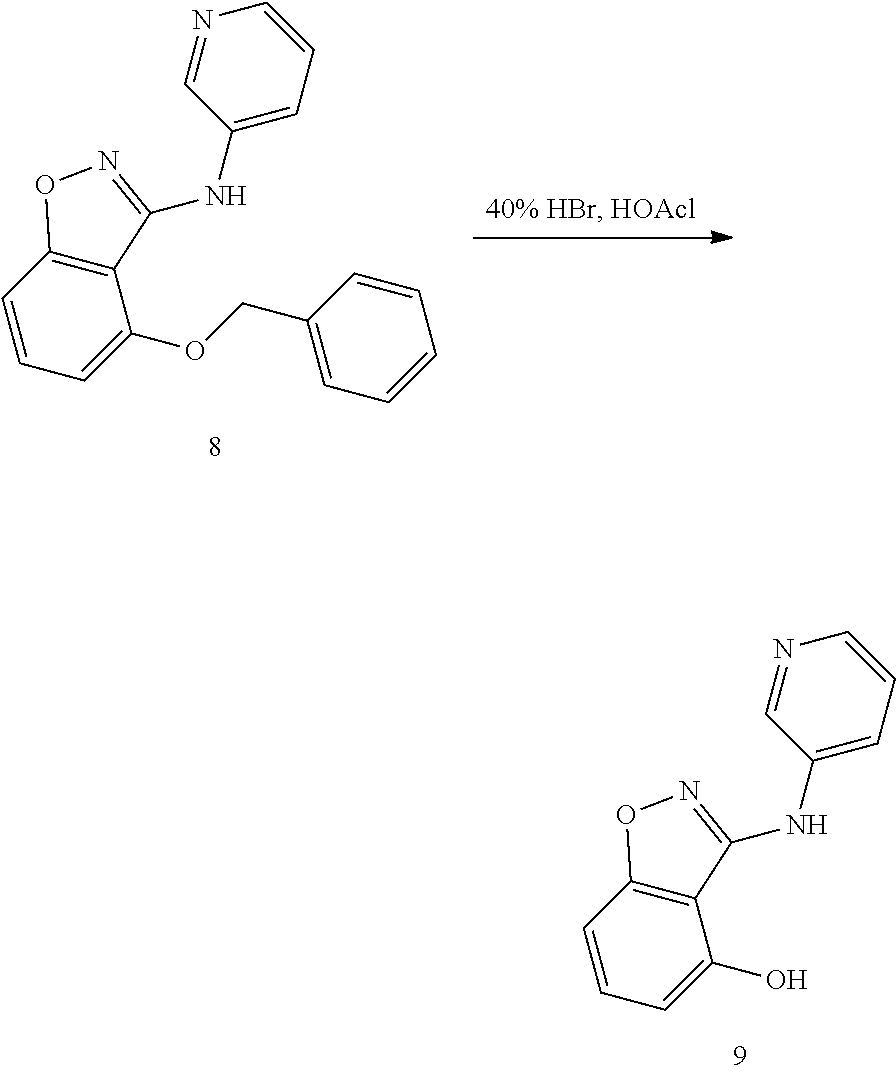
C1(COC2=CC=CC3=C2C(NC2=CC=CN=C2)=NO3)=CC=CC=C1.OC1=CC=CC2=C1C(NC1=CC=CN=C1)=NO2
